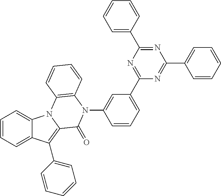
C1=CC=C2C(=C1)N1C(=C2C2=CC=CC=C2)C(=O)N(C2=CC(C3=NC(C4=CC=CC=C4)=NC(C4=CC=CC=C4)=N3)=CC=C2)C2=C1C=CC=C2
